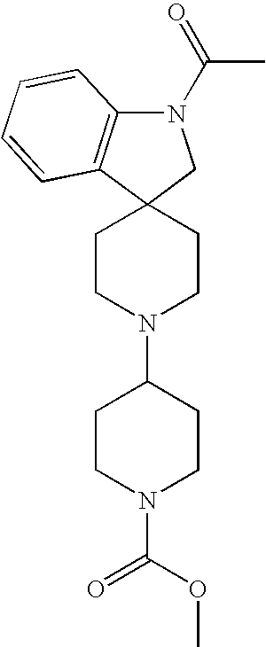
C1CN(C2CCN(C(=O)OC)CC2)CCC12C1=C(N(C(=O)C)C2)C=CC=C1
